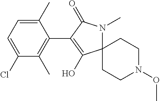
C12(N(C)C(=O)C(C3=C(C)C(Cl)=CC=C3C)=C1O)CCN(OC)CC2
